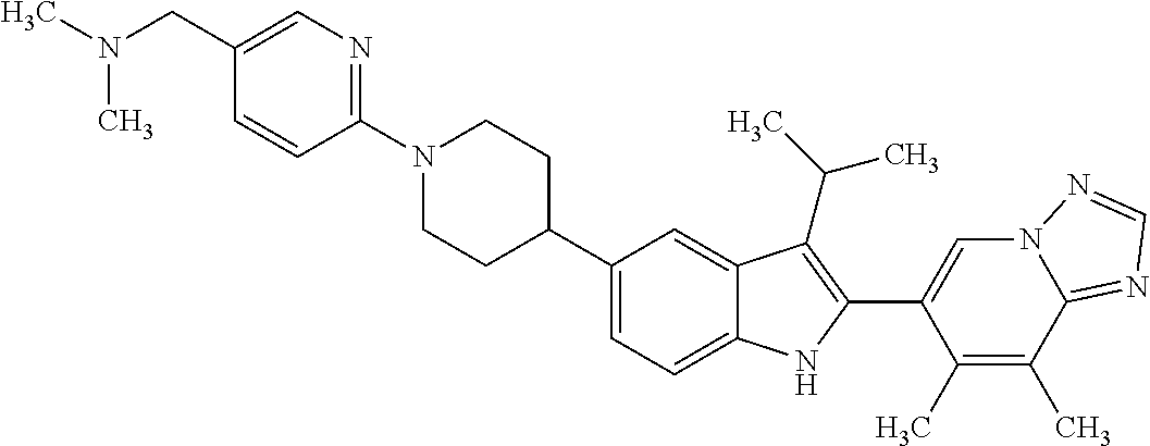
C1(N2CCC(C3=CC=C4C(=C3)C(C(C)C)=C(C3=CN5C(=NC=N5)C(C)=C3C)N4)CC2)=NC=C(CN(C)C)C=C1
